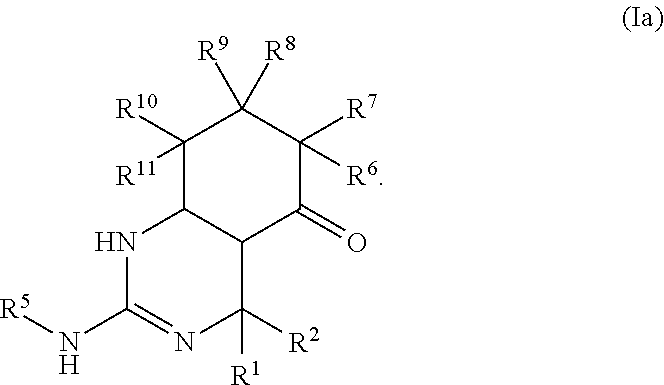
C1([R11])([R10])C2C(C(=O)C([R7])([R6])C1([R9])[R8])C([R2])([R1])N=C(N[R5])N2
